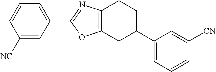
C1([NC])=CC(C2=NC3=C(CC(C4=CC=CC([CN])=C4)CC3)O2)=CC=C1
